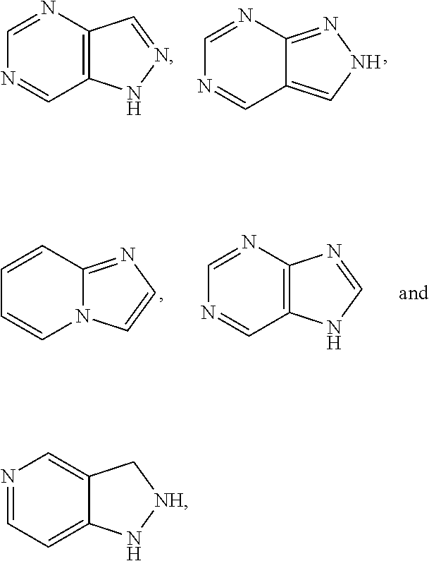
C12=C(N=CN=C1)C=NN2.C12=CNN=C1N=CN=C2.C12=CC=NC=C1C[NH]N2.C12=C(N=CN=C1)N=CN2.N12C(=NC=C1)C=CC=C2
